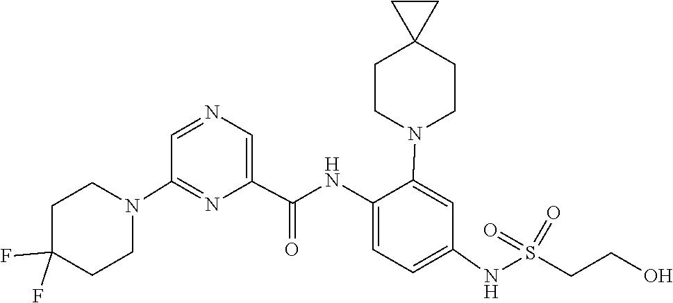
C1C(F)(F)CCN(C2=NC(C(NC3=CC=C(NS(=O)(CCO)=O)C=C3N3CCC4(CC3)CC4)=O)=CN=C2)C1
